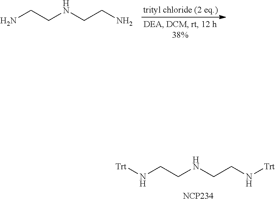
NCCNCCN.N(CCNCCN[Trt])[Trt].[NCP234]
